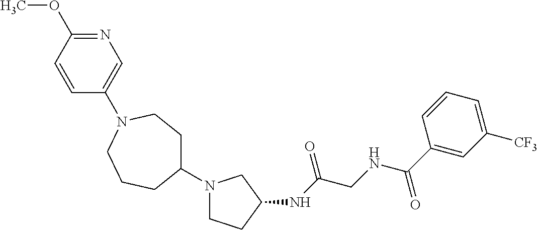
N1(C2CCN(C3=CN=C(OC)C=C3)CCC2)CCC(NC(CNC(C2=CC([CF3])=CC=C2)=O)=O)C1
